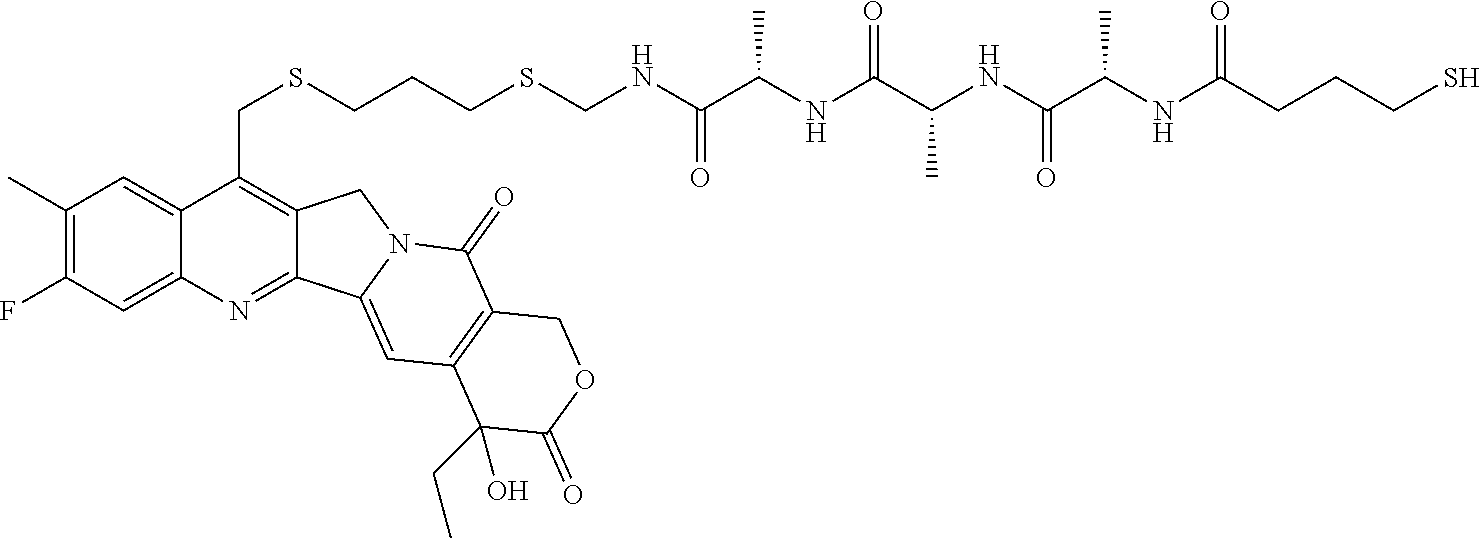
C1(C)=C(F)C=C2C(=C1)C(CSCCCSCNC(C(NC(C(NC(C(NC(CCCS)=O)C)=O)C)=O)C)=O)=C1C(=N2)C2=CC3=C(C(=O)N2C1)COC(=O)C3(O)CC
